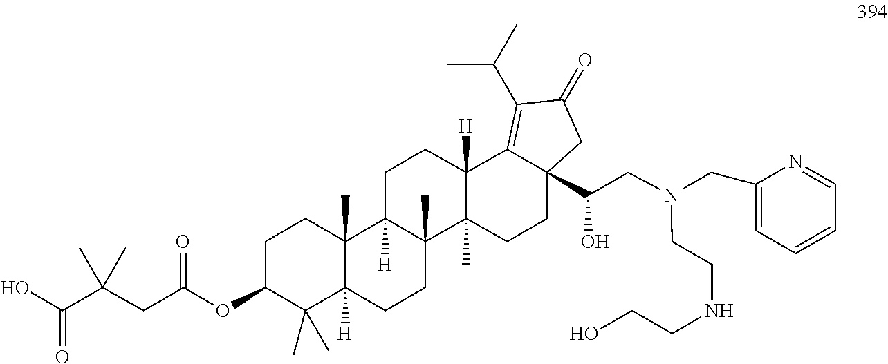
C1(CN(CC(O)C23CCC4(C)C([H])(C2=C(C(C)C)C(=O)C3)CCC2([H])C4(C)CCC3([H])C2(C)CCC(OC(CC(C(O)=O)(C)C)=O)C3(C)C)CCNCCO)=CC=CC=N1
